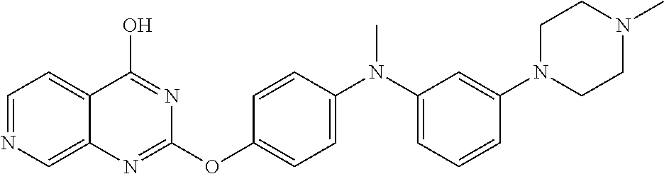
C1=NC=C2C(=C1)C(O)=NC(OC1=CC=C(N(C)C3=CC=CC(N4CCN(C)CC4)=C3)C=C1)=N2
